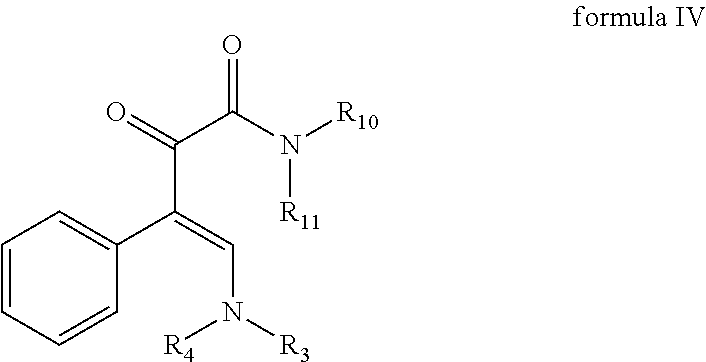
C1=CC=CC(C(=CN([R3])[R4])C(=O)C(N([R10])[R11])=O)=C1
